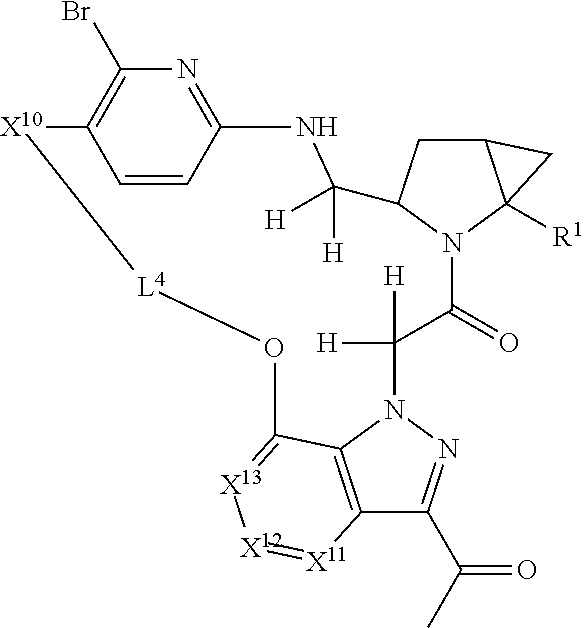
C12=C3N(N=C1C(C)=O)C([H])([H])C(=O)N1C(CC4C1([R1])C4)C([H])([H])NC1=NC(Br)=C(C=C1)[X10][L4]OC3=[X13][X12]=[X11]2
